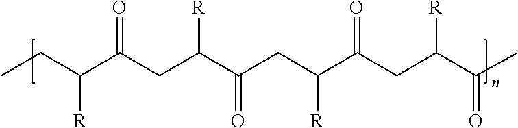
CCC(C(CC(C(CC(C(CC(C(C)=O)[R])=O)[R])=O)[R])=O)[R]
